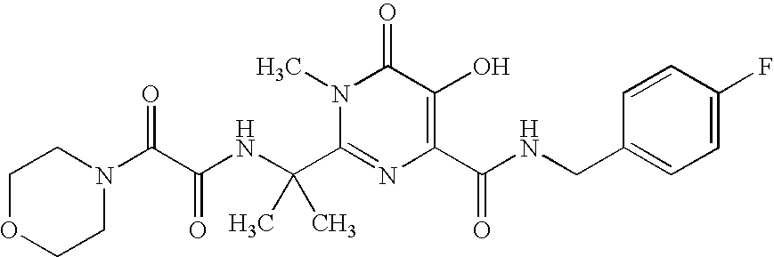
C1(C(NC(C(N2CCOCC2)=O)=O)(C)C)=NC(C(NCC2=CC=C(F)C=C2)=O)=C(O)C(=O)N1C
